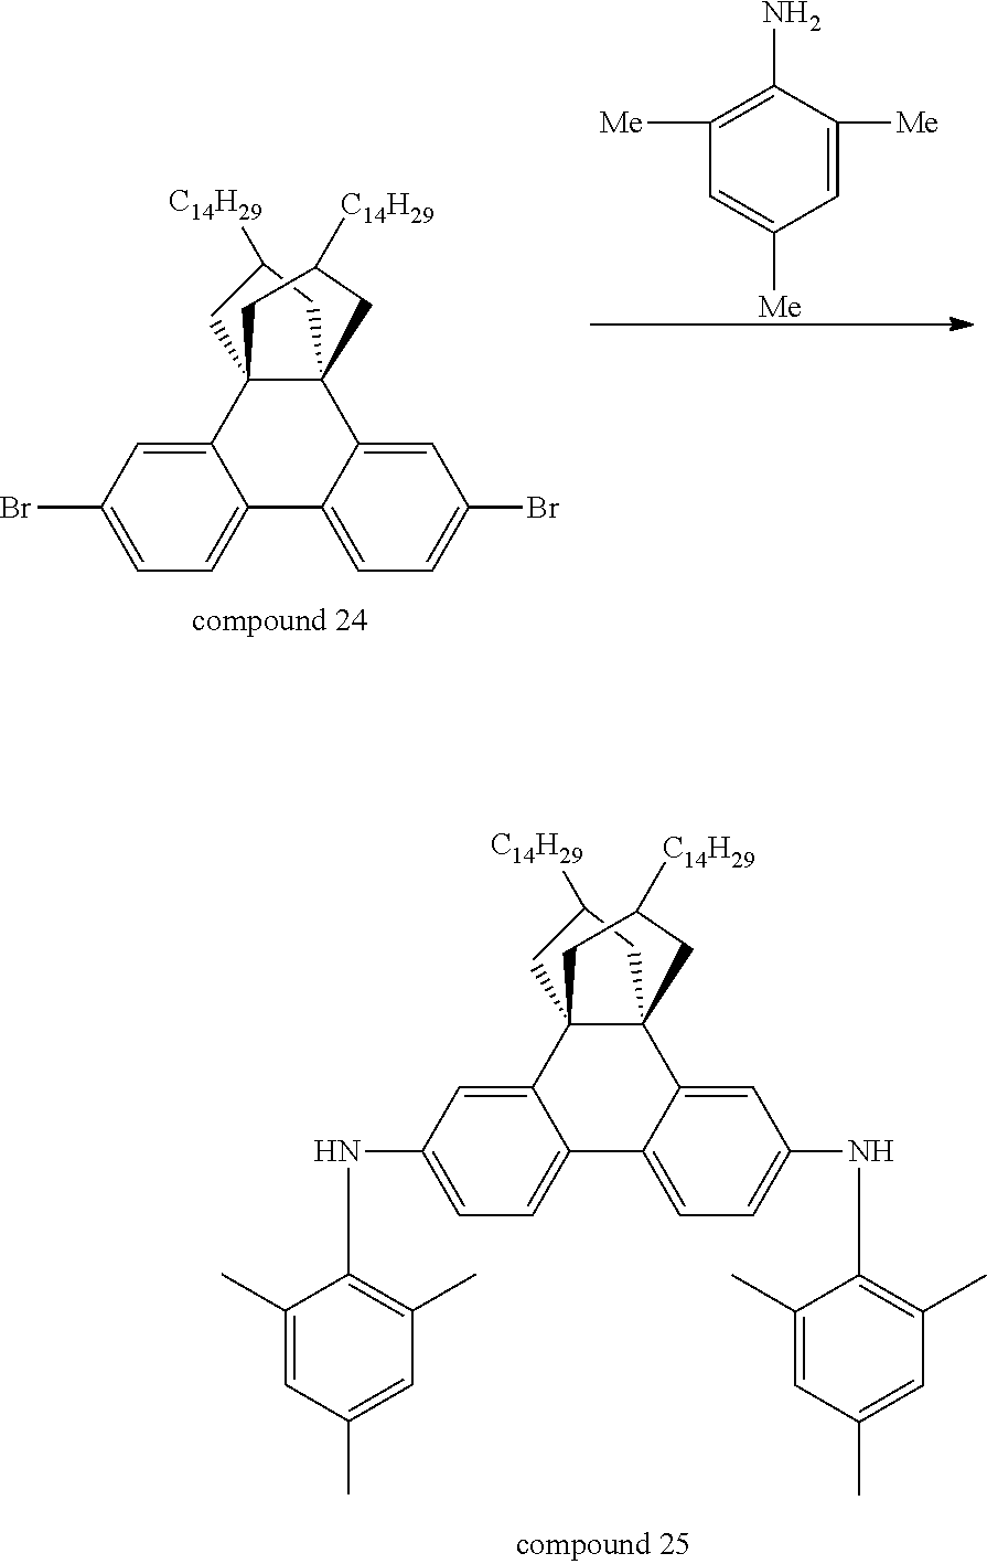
C1C([C14H29])CC23C4=CC(NC5=C(C)C=C(C)C=C5C)=CC=C4C4=CC=C(NC5=C(C)C=C(C)C=C5C)C=C4C12CC([C14H29])C3.C1C([C14H29])CC23C4=CC(Br)=CC=C4C4=CC=C(Br)C=C4C12CC([C14H29])C3.C1=C([Me])C(N)=C([Me])C=C1[Me]
